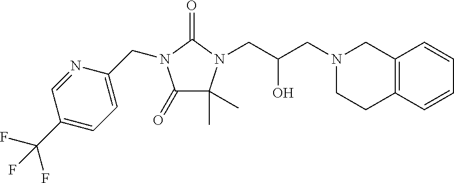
C1(=O)C(C)(C)N(CC(CN2CCC3=C(C2)C=CC=C3)O)C(=O)N1CC1=CC=C(C(F)(F)F)C=N1
